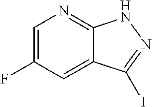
C1=C(F)C=C2C(=N1)NN=C2I
